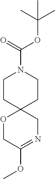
O1CC(OC)=NCC12CCN(C(=O)OC(C)(C)C)CC2
